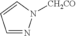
N1=CC=CN1[CH2CO]
